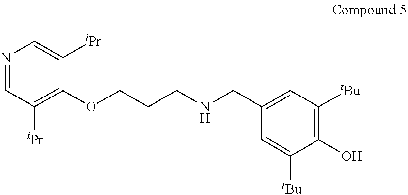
N1=CC([iPr])=C(OCCCNCC2=CC([tBu])=C(O)C([tBu])=C2)C([iPr])=C1
